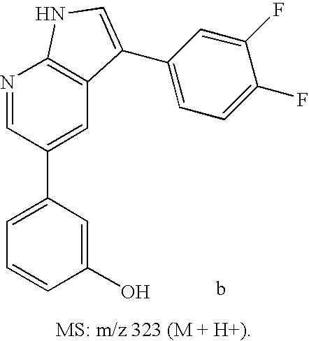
C1=C(C2=CC3=C(N=C2)NC=C3C2=CC=C(F)C(F)=C2)C=C(O)C=C1
